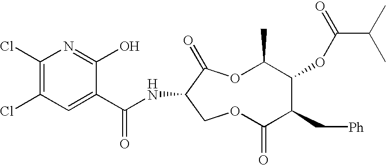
C1(Cl)=C(Cl)C=C(C(NC2C(=O)OC(C)C(OC(C(C)C)=O)C(C[Ph])C(=O)OC2)=O)C(O)=N1
